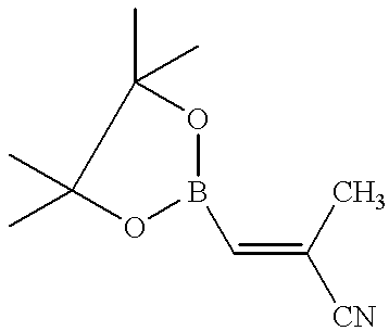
C(=C([CN])C)B1OC(C)(C)C(C)(C)O1
